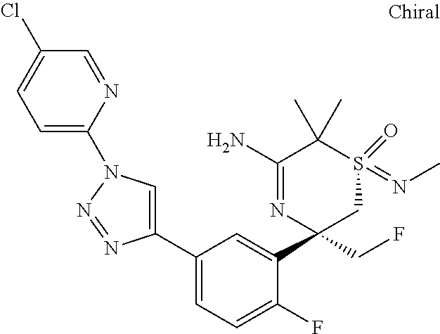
N1=NC(C2=CC=C(F)C(C3(CF)CS(=NC)(=O)C(C)(C)C(N)=N3)=C2)=CN1C1=CC=C(Cl)C=N1
